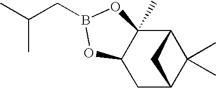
C(C(C)C)B1OC2(C)C3C(C)(C)C(CC2O1)C3
